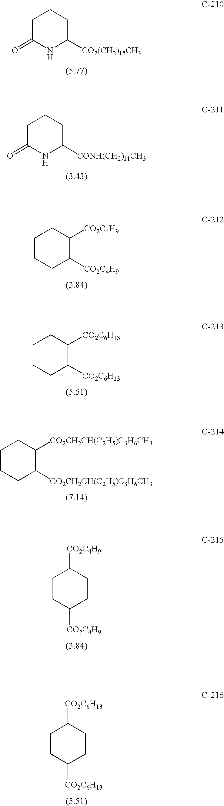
C1C(=O)NC([CO2(CH2)15CH3])CC1.C1C(=O)NC([CONH(CH2)11CH3])CC1.C1CCC([CO2C4H9])C([CO2C4H9])C1.C1CCC([CO2C6H13])C([CO2C6H13])C1.C1CCC([CO2CH2CH(C2H5)C3H6CH3])C([CO2CH2CH(C2H5)C3H6CH3])C1.C1CC([CO2C4H9])CCC1[CO2C4H9].C1CC([CO2C6H13])CCC1[CO2C6H13]
